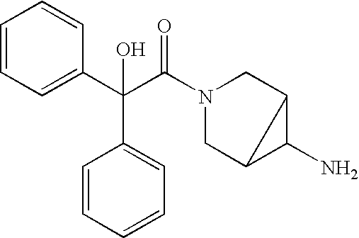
C1=CC=C(C(C(N2CC3C(N)C3C2)=O)(C2=CC=CC=C2)O)C=C1
